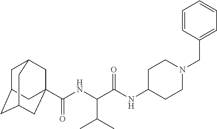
C1C2CC3CC(C(NC(C(NC4CCN(CC5=CC=CC=C5)CC4)=O)C(C)C)=O)(CC1C3)C2
